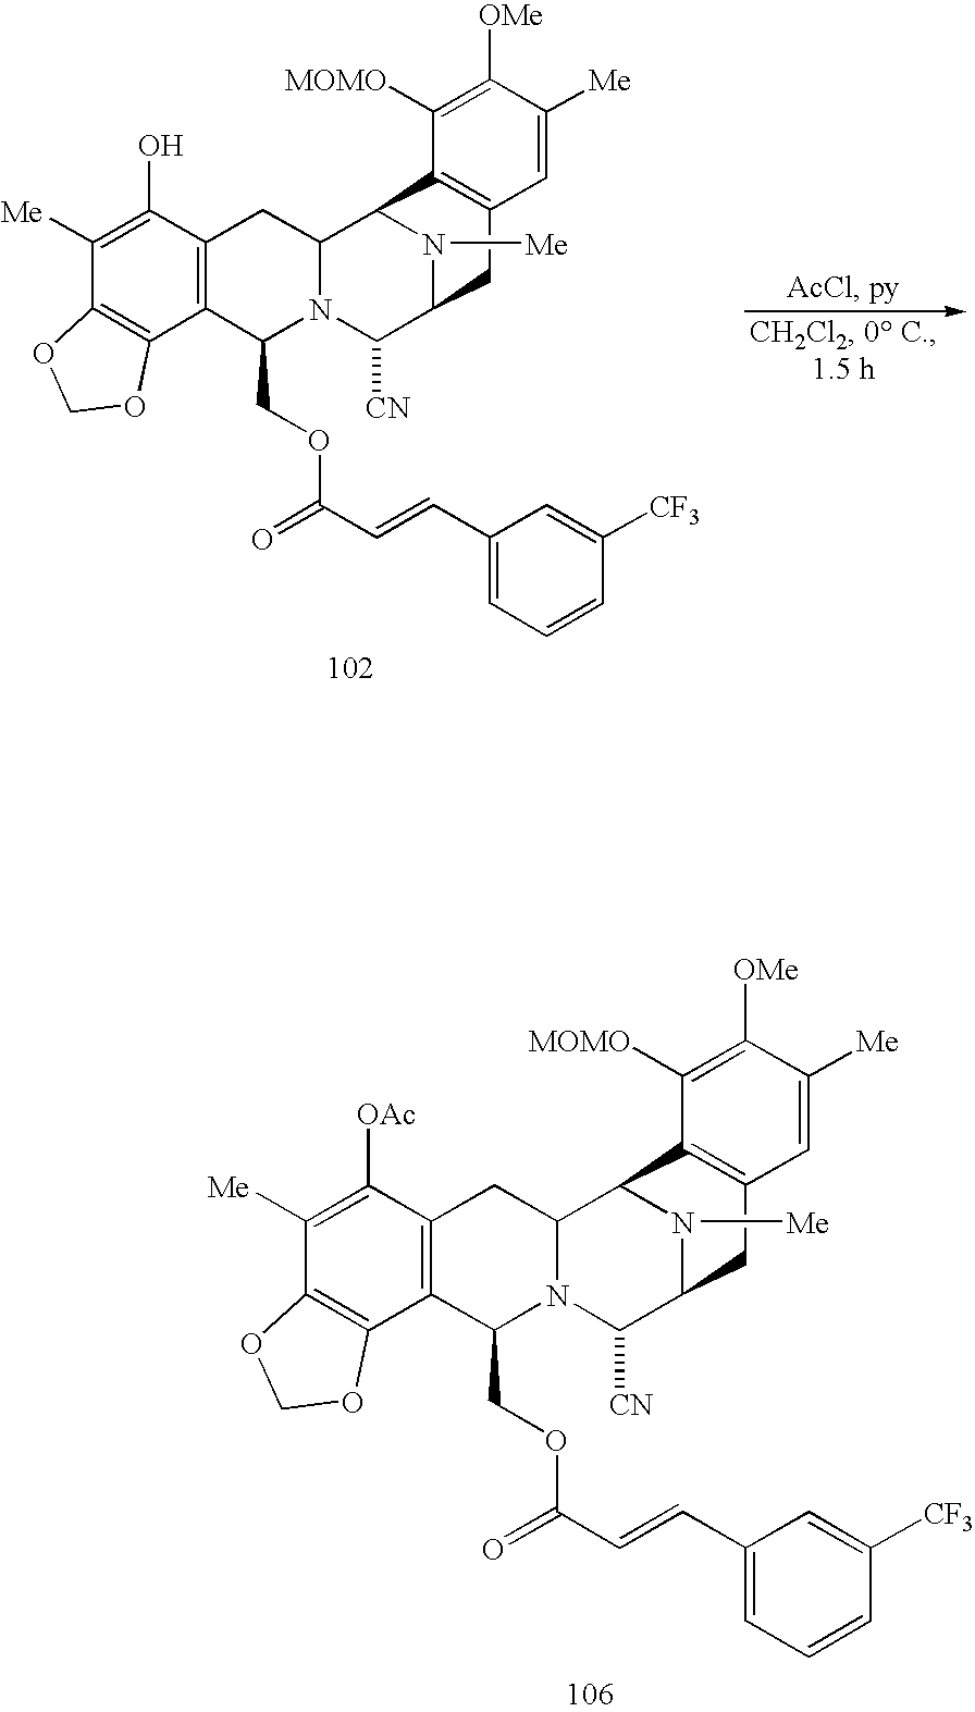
C1([Me])=C([OAc])C2=C(C3=C1OCO3)C(COC(C=CC1=CC=CC([CF3])=C1)=O)N1C(C2)C2N([Me])C(C1[CN])CC1=C2C([MOMO])=C([OMe])C([Me])=C1.C1([Me])=C(O)C2=C(C3=C1OCO3)C(COC(C=CC1=CC=CC([CF3])=C1)=O)N1C(C2)C2N([Me])C(C1[CN])CC1=C2C([MOMO])=C([OMe])C([Me])=C1
